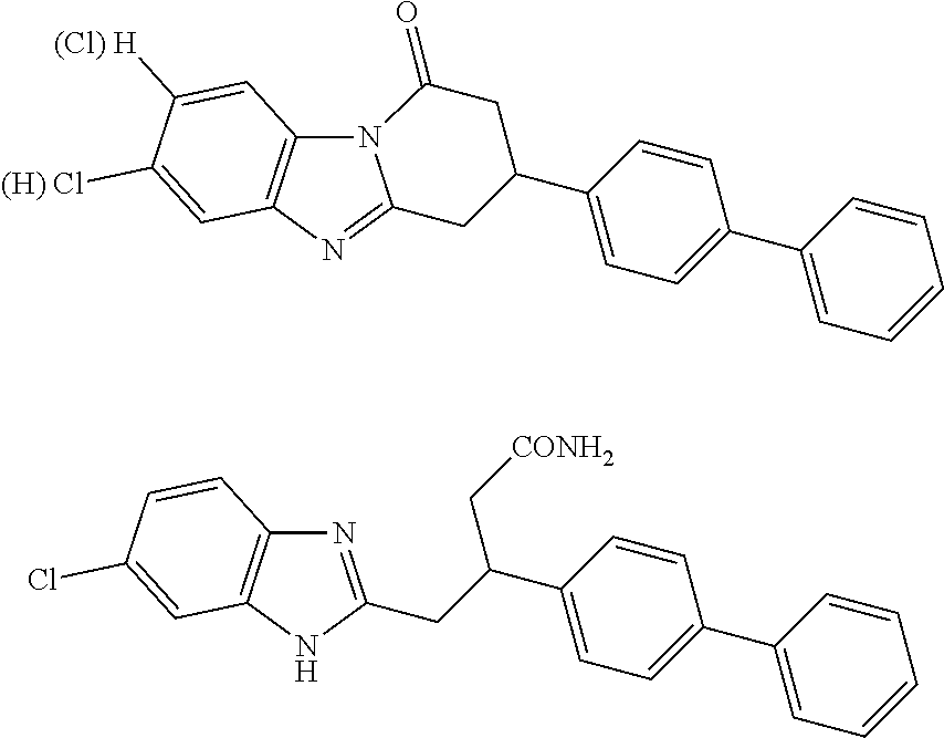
N1=C(CC(C2=CC=C(C3=CC=CC=C3)C=C2)C[CONH2])NC2=C1C=CC(Cl)=C2.N12C3=C(N=C1CC(C1=CC=C(C4=CC=CC=C4)C=C1)CC2=O)C=C([(H) Cl])C([(Cl) H])=C3
